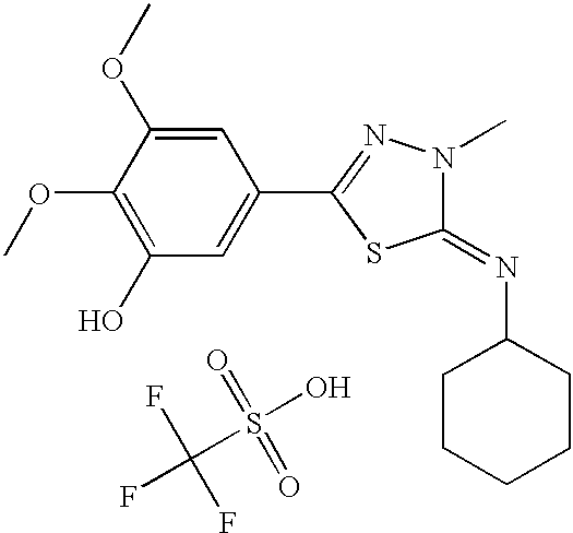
C1(O)=C(OC)C(OC)=CC(C2=NN(C)C(=NC3CCCCC3)S2)=C1.FC(S(O)(=O)=O)(F)F
